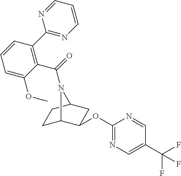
C1C2C(OC3=NC=C(C(F)(F)F)C=N3)CC(C1)N2C(=O)C1=C(C2=NC=CC=N2)C=CC=C1OC
